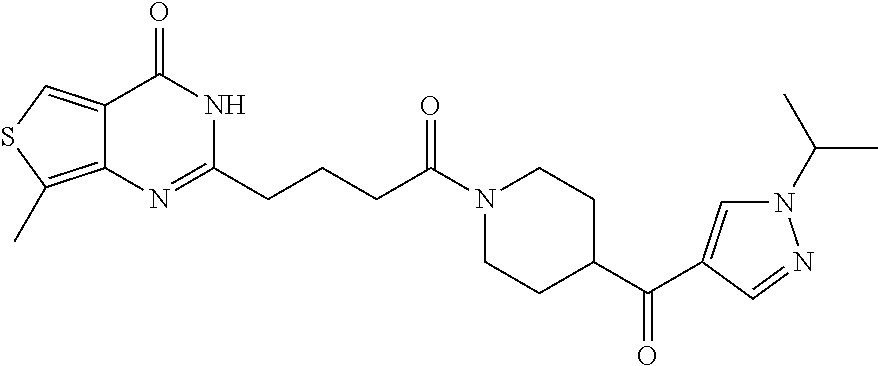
C12=CSC(C)=C1N=C(CCCC(N1CCC(C(=O)C3=CN(C(C)C)N=C3)CC1)=O)NC2=O
